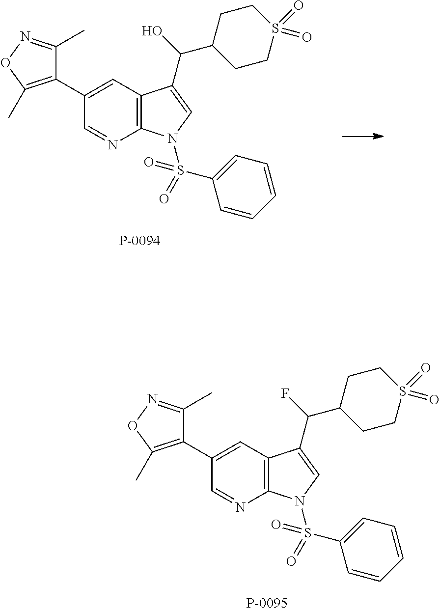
C12=C(C=C(C3=C(C)ON=C3C)C=N1)C(C(C1CCS(=O)(=O)CC1)F)=CN2S(C1=CC=CC=C1)(=O)=O.C12=C(C=C(C3=C(C)ON=C3C)C=N1)C(C(C1CCS(=O)(=O)CC1)O)=CN2S(C1=CC=CC=C1)(=O)=O
